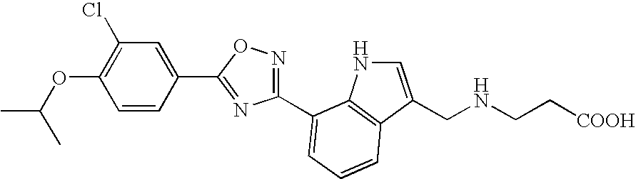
C1=CC(C2=NC(C3=CC=CC4=C3NC=C4CNCC[COOH])=NO2)=CC(Cl)=C1OC(C)C
